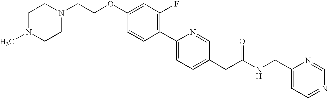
C1=CC(C2=CC=C(CC(NCC3=CC=NC=N3)=O)C=N2)=C(F)C=C1OCCN1CCN(C)CC1
